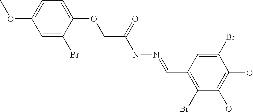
C1=C(Br)C(OCC(NN=CC2=C(Br)C(O)=C(O)C(Br)=C2)=O)=CC=C1OC
